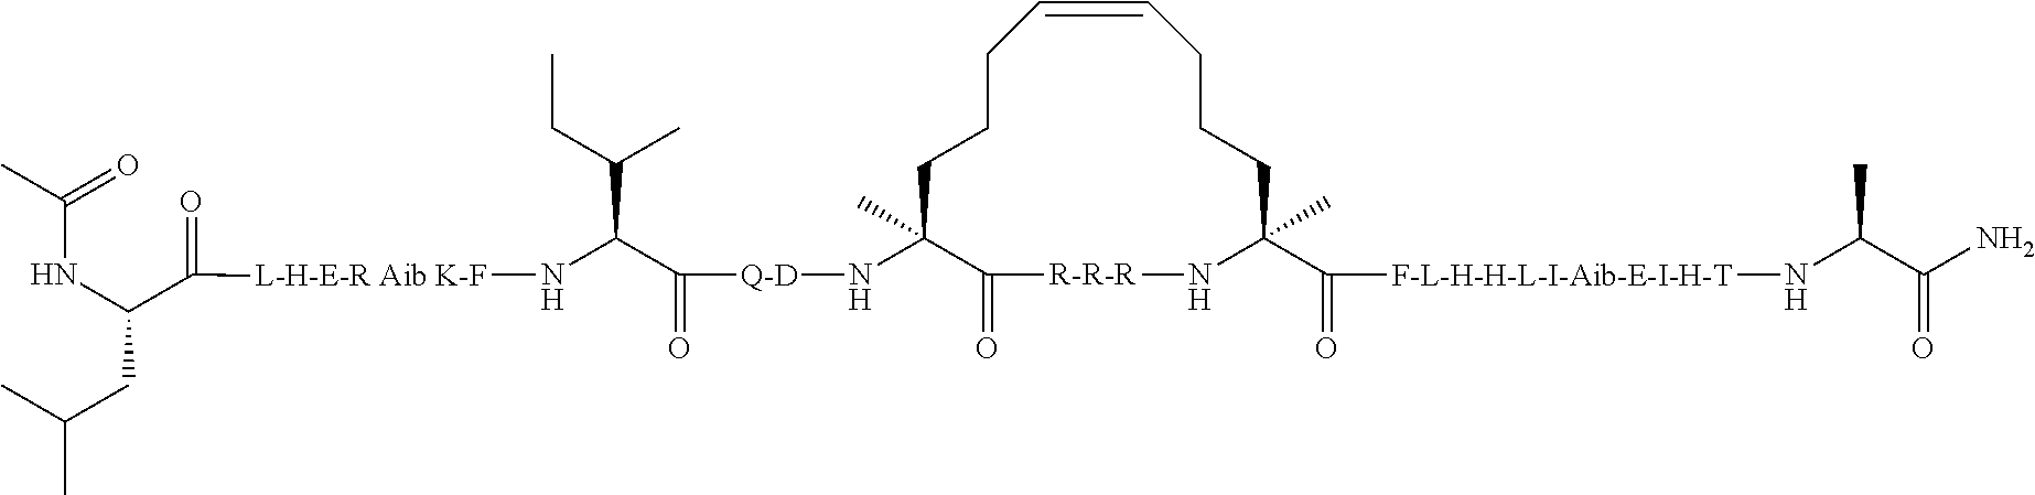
C1(=O)[R-R-R]NC(C(=O)[F-L-H-H-L-I-Aib-E-I-H-T]NC(C)C(N)=O)(C)CCCC=CCCCC1(C)N[Q-D]C(C(C(C)CC)N[L-H-E-R Aib K-F]C(=O)C(NC(=O)C)CC(C)C)=O
